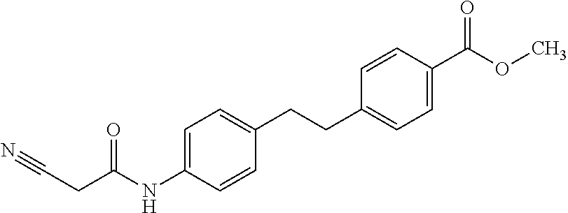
C(C(NC1=CC=C(CCC2=CC=C(C(OC)=O)C=C2)C=C1)=O)C#N
